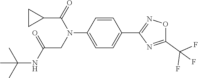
C(CN(C1=CC=C(C2=NOC(C(F)(F)F)=N2)C=C1)C(C1CC1)=O)(NC(C)(C)C)=O
